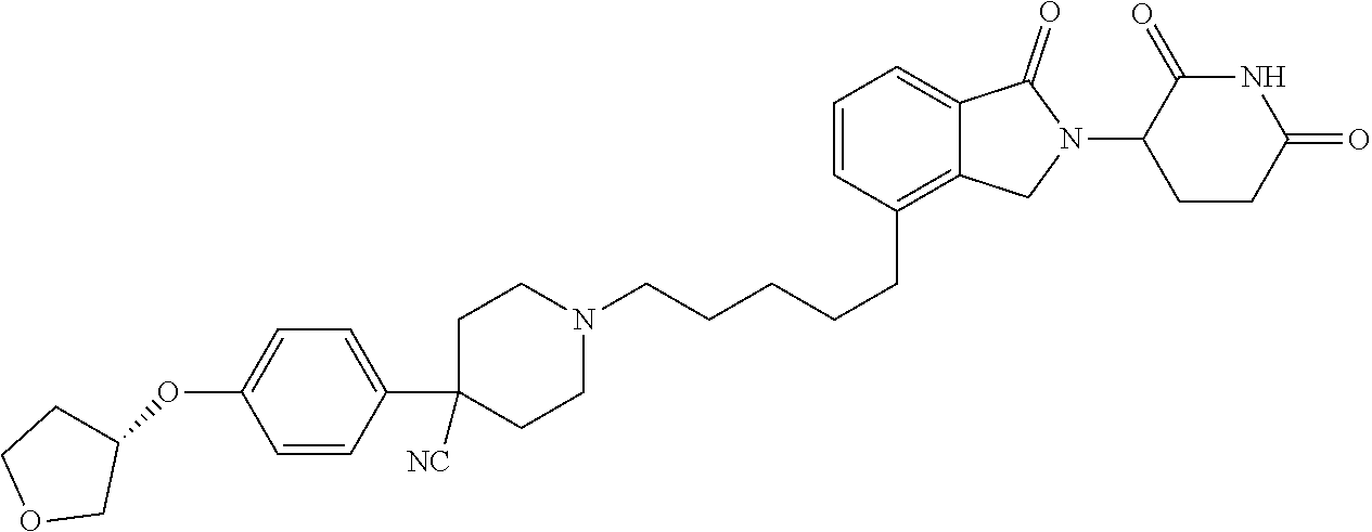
C(CCCCC1=C2C(=CC=C1)C(=O)N(C1CCC(=O)NC1=O)C2)N1CCC(C2=CC=C(OC3CCOC3)C=C2)([NC])CC1
